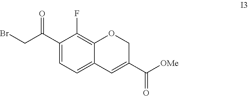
C(C1=CC=C2C(=C1F)OCC(C([OMe])=O)=C2)(CBr)=O
